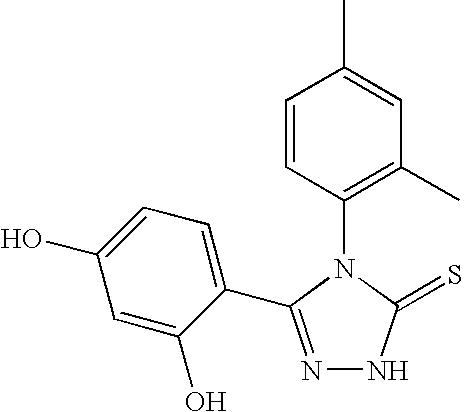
N1=C(C2=CC=C(O)C=C2O)N(C2=C(C)C=C(C)C=C2)C(=S)N1
